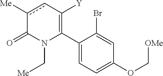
C1(C2=C([Y])cc([Me])C(=O)N2C[Me])=CC=C(OC[OMe])C=C1Br
